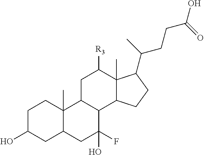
C1C(O)CC2C(C)(C1)C1C(C(F)(O)C2)C2C(C)(C([R3])C1)C(C(C)CCC(O)=O)CC2
